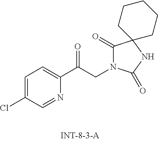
C1(C(CN2C(=O)C3(NC2=O)CCCCC3)=O)=CC=C(Cl)C=N1
